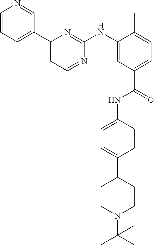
C1=CC=C(C2=CC=NC(NC3=CC(C(=O)NC4=CC=C(C5CCN(C(C)(C)C)CC5)C=C4)=CC=C3C)=N2)C=N1
